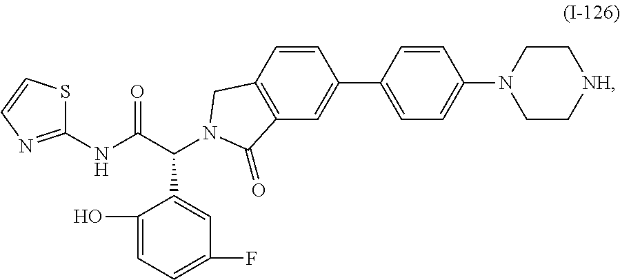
C1(NC(C(C2=CC(F)=CC=C2O)N2CC3=C(C=C(C4=CC=C(N5CC[NH]CC5)C=C4)C=C3)C2=O)=O)=NC=CS1
